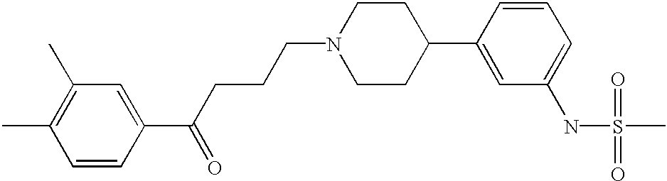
C1=CC(C(CCCN2CCC(C3=CC(NS(C)(=O)=O)=CC=C3)CC2)=O)=CC(C)=C1C
